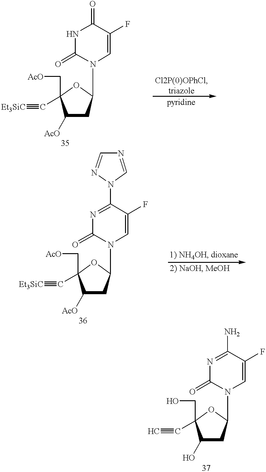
[Et3SiC]#CC1(C[AcO])C([AcO])CC(N2C=C(F)C(=O)NC2=O)O1.[Et3SiC]#CC1(C[AcO])C([AcO])CC(N2C=C(F)C(N3C=NC=N3)=NC2=O)O1.C#CC1(CO)C(O)CC(N2C=C(F)C(N)=NC2=O)O1
